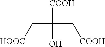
[HOOC]CC(C[COOH])([COOH])O
